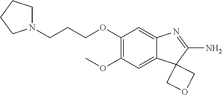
C1N(CCCOC2=C(OC)C=C3C(=C2)N=C(N)C32COC2)CCC1
